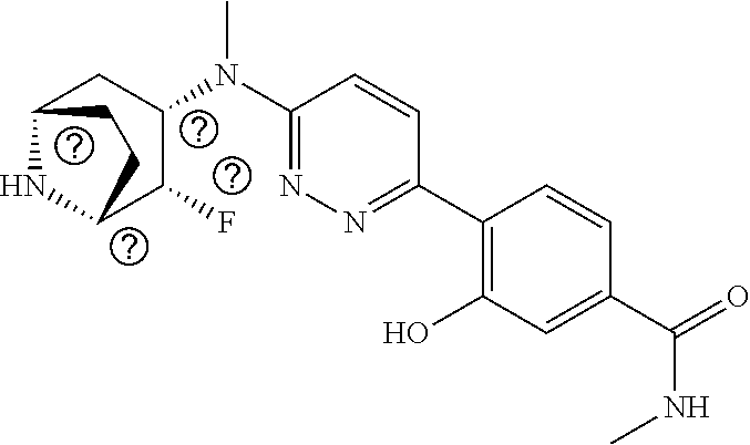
C1(C2=C(O)C=C(C(=O)NC)C=C2)=NN=C(N(C2CC3NC(C2F)CC3)C)C=C1
